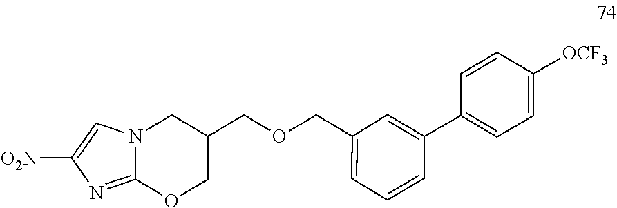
C12=NC([O2N])=CN1CC(COCC1=CC=CC(C3=CC=C([OCF3])C=C3)=C1)CO2
